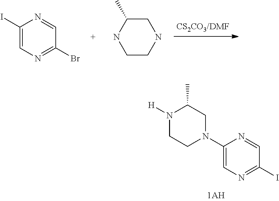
C1(I)=CN=C(Br)C=N1.C1CNCC(C)N1.N1([H])CCN(C2=CN=C(I)C=N2)CC1C
